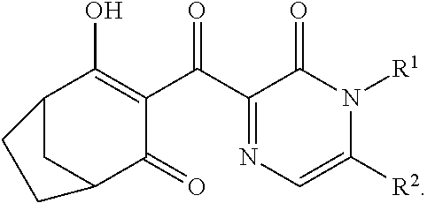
C12C(O)=C(C(C3=NC=C([R2])N([R1])C3=O)=O)C(=O)C(C1)CC2
